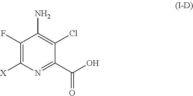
C1(F)=C([X])N=C(C(O)=O)C(Cl)=C1N
